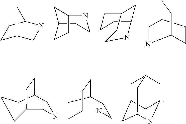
C1C2CCCC(C1)CNC2.C1C2CCNC(CC2)C1.C1C2CC3NC(CC1C3)C2.C1C2CNC(C1)C2.C1C2CCNC1CC2.C1CCC2CC1CCN2.C1CC2CCC1NC2
